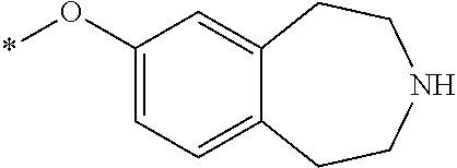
*OC1=CC=C2C(=C1)CCNCC2
